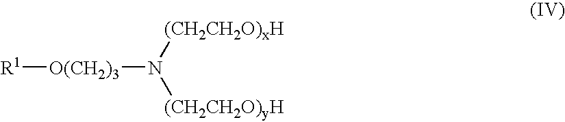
[R1][O(CH2)3]N([(CH2CH2O)yH])[(CH2CH2O)xH]
